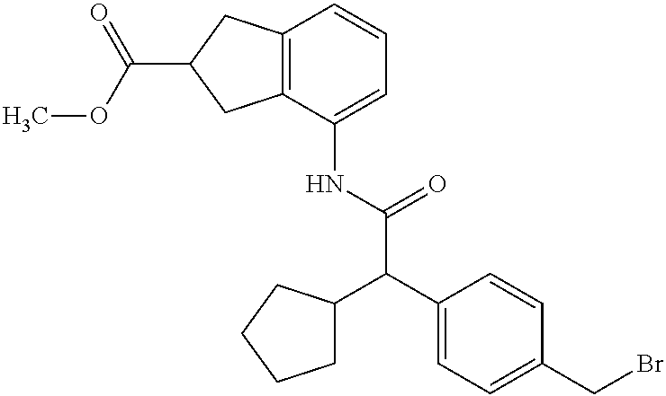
C12=C(C(NC(C(C3=CC=C(CBr)C=C3)C3CCCC3)=O)=CC=C1)CC(C(OC)=O)C2
